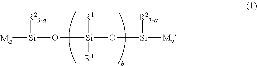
[Ma][Si](O[Si](O[Si]([Ma])[R23-a])([R1])[R1])[R23-a]
